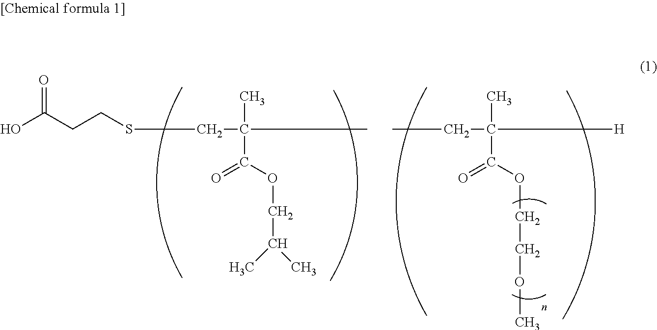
C(C(C)(C(OCCOC)=O)[H])C.O=C(CCSCC(C)(C(OCC(C)C)=O)C)O
